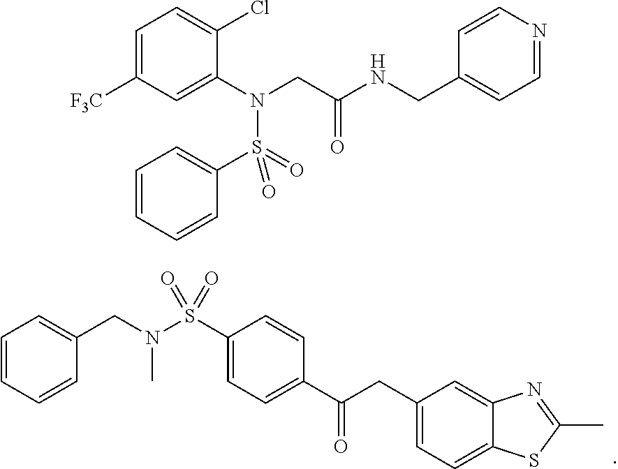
C1=C([F3C])C=C(N(S(C2=CC=CC=C2)(=O)=O)CC(=O)NCC2=CC=NC=C2)C(Cl)=C1.C1=CC=CC(CN(C)S(C2=CC=C(C(=O)CC3=CC=C4C(=C3)N=C(C)S4)C=C2)(=O)=O)=C1
